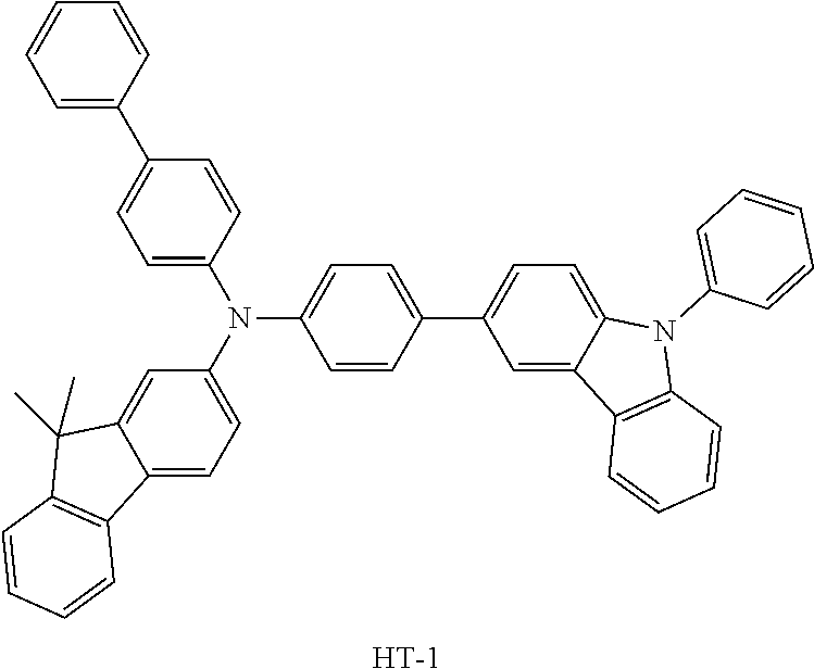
[H].C1=CC=C(C2=CC=C(N(C3=CC=C(C4=CC=C5C(=C4)C4=C(N5C5=CC=CC=C5)C=CC=C4)C=C3)C3=CC=C4C(=C3)C(C)(C)C3=C4C=CC=C3)C=C2)C=C1
